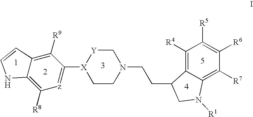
C12=C([R8])[z]=C([X]3[Y]CN(CCC4C5=C([R4])C([R5])=C([R6])C([R7])=C5N([R1])C4)CC3)C([R9])=C1C=CN2
